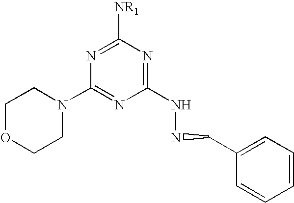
C1OCCN(C2=NC(NNCC3=CC=CC=C3)=NC([NR1])=N2)C1
